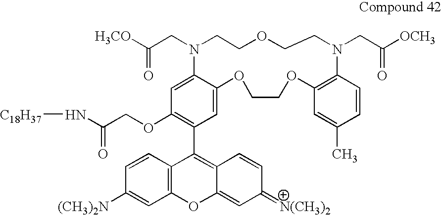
C1(OCC(N[C18H37])=O)=C(C2=C3C(=CC(=[N(CH3)2])C=C3)OC3=C2C=CC([(CH3)2N])=C3)C=C2C(=C1)N(CC([H3CO])=O)CCOCCN(CC([OCH3])=O)C1=C(OCCO2)C=C(C)C=C1
